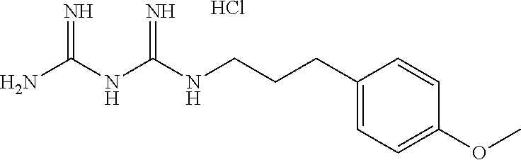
Cl.C(CC1=CC=C(OC)C=C1)CNC(NC(N)=N)=N
